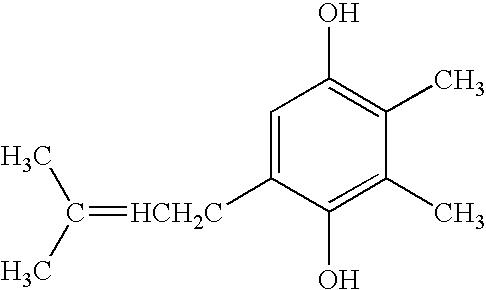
C1=C([HCH2C]=C(C)C)C(O)=C(C)C(C)=C1O
